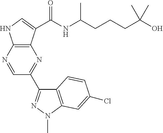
C1=NC2=C(N=C1C1=NN(C)C3=C1C=CC(Cl)=C3)C(C(NC(C)CCCC(O)(C)C)=O)=CN2
